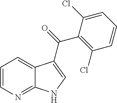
C1=CN=C2C(=C1)C(C(=O)C1=C(Cl)C=CC=C1Cl)=CN2
